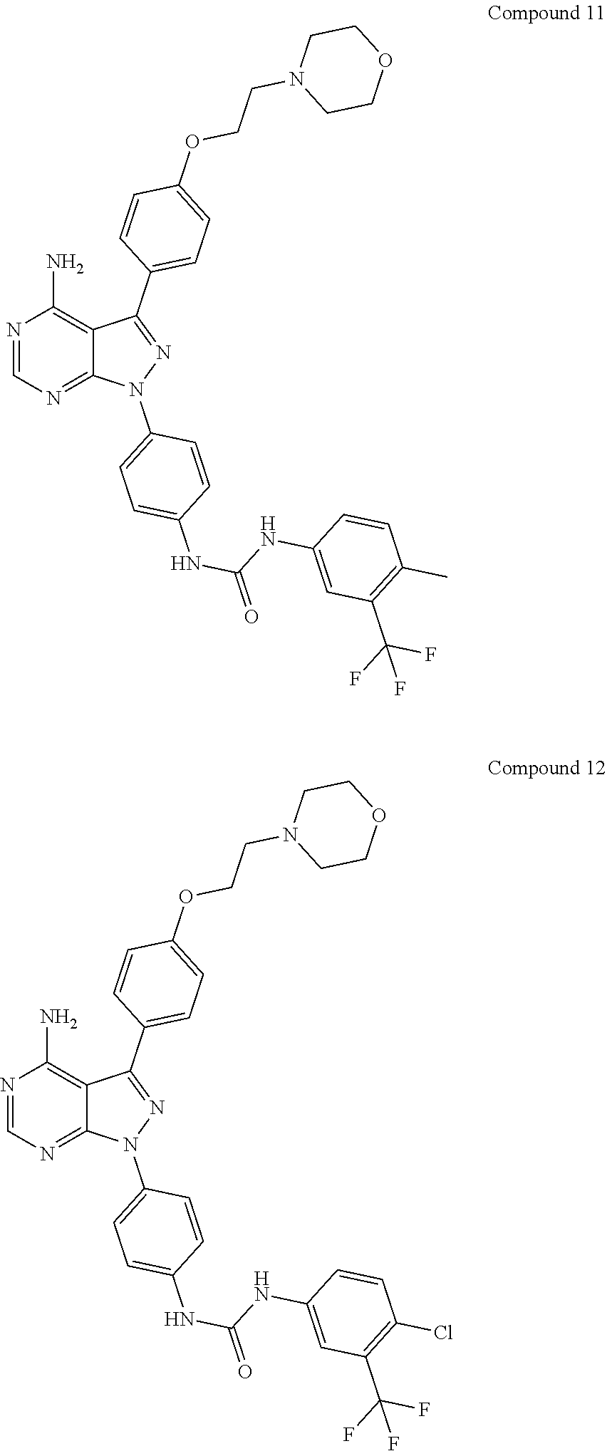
N1=CN=C2C(=C1N)C(C1=CC=C(OCCN3CCOCC3)C=C1)=NN2C1=CC=C(NC(NC2=CC(C(F)(F)F)=C(C)C=C2)=O)C=C1.N1=CN=C2C(=C1N)C(C1=CC=C(OCCN3CCOCC3)C=C1)=NN2C1=CC=C(NC(NC2=CC(C(F)(F)F)=C(Cl)C=C2)=O)C=C1
